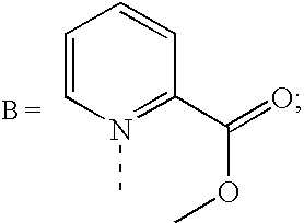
C1=CN(C)=C(C(=O)OC)C=C1
